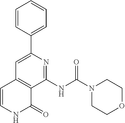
C1=CC(C2=CC3=C(C(NC(N4CCOCC4)=O)=N2)C(=O)NC=C3)=CC=C1
